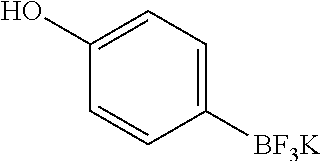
C1(O)=CC=C([BF3K])C=C1
